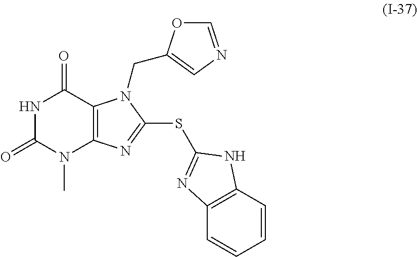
N1C(=O)N(C)C2=C(C1=O)N(CC1=CN=CO1)C(SC1=NC3=C(C=CC=C3)N1)=N2
